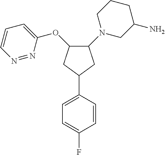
C1=C(F)C=CC(C2CC(OC3=CC=CN=N3)C(N3CC(N)CCC3)C2)=C1
